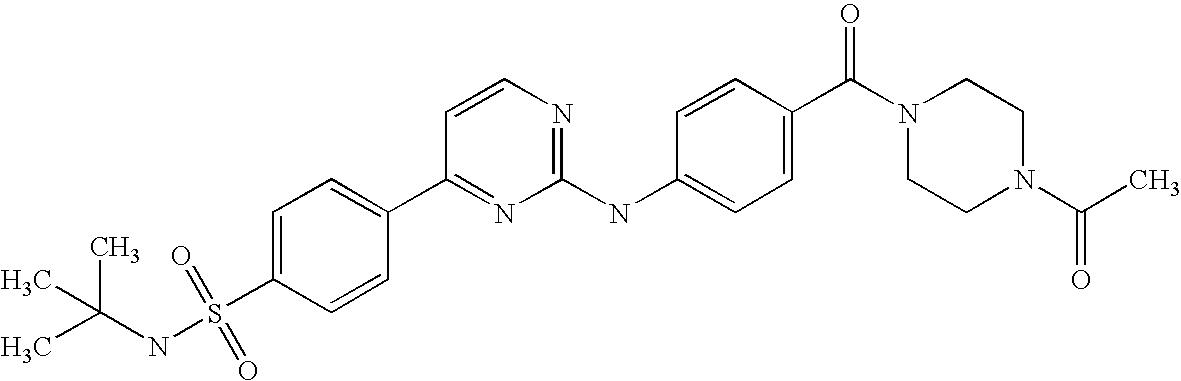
C1(C2=NC(NC3=CC=C(C(=O)N4CCN(C(=O)C)CC4)C=C3)=NC=C2)=CC=C(S(NC(C)(C)C)(=O)=O)C=C1
